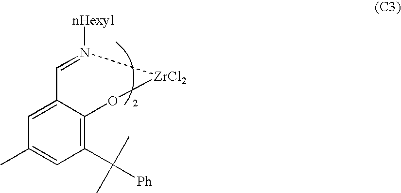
C1=C2C(=C(C([Ph])(C)C)C=C1C)O[ZrCl2]N([nHexyl])=C2
